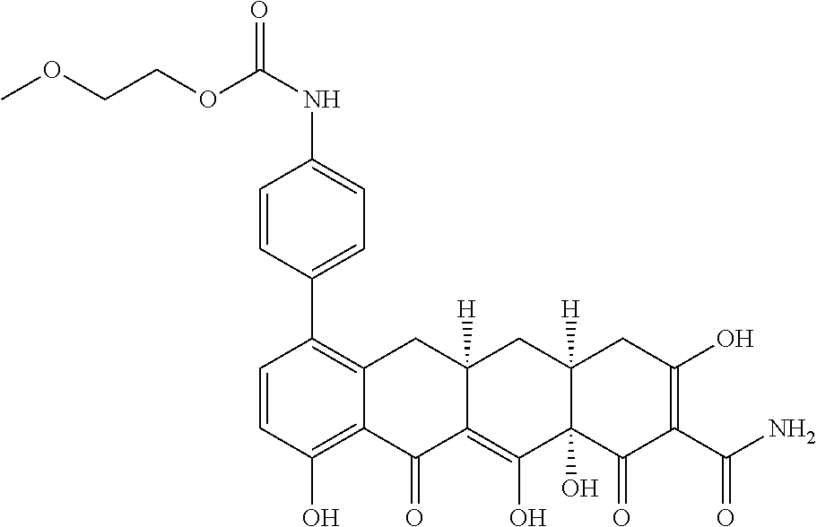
C1=CC(O)=C2C(=C1C1=CC=C(NC(=O)OCCOC)C=C1)CC1([H])C(=C(O)C3(O)C([H])(C1)CC(O)=C(C(N)=O)C3=O)C2=O
